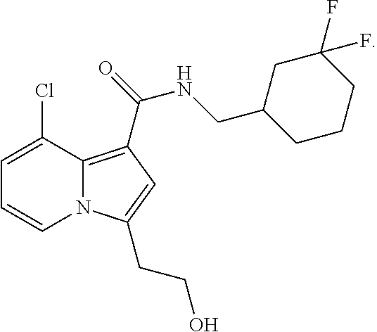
C1=C(Cl)C2=C(C(NCC3CCCC(F)(F)C3)=O)C=C(CCO)N2C=C1
